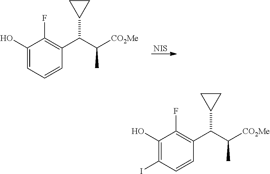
C1(O)=CC=CC(C(C([CO2Me])C)C2CC2)=C1F.[NIS].C1(O)=C(I)C=CC(C(C([CO2Me])C)C2CC2)=C1F
